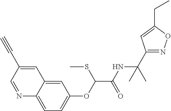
N1=CC(C#C)=CC2=CC(OC(C(NC(C)(C)C3=NOC(CC)=C3)=O)SC)=CC=C12
